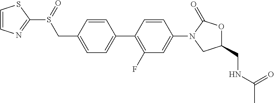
C1(CS(=O)C2=NC=CS2)=CC=C(C2=C(F)C=C(N3CC(CNC(C)=O)OC3=O)C=C2)C=C1
